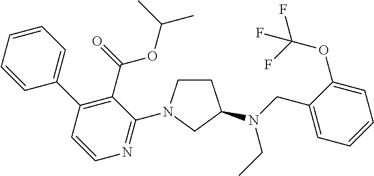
C1=CC=CC(C2=C(C(=O)OC(C)C)C(N3CCC(N(CC)CC4=CC=CC=C4OC(F)(F)F)C3)=NC=C2)=C1
